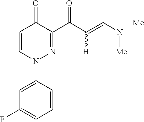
C1=CC(N2N=C(C(C(=CN[Me])[H])=O)C(=O)C=C2)=CC(F)=C1.[Me]
